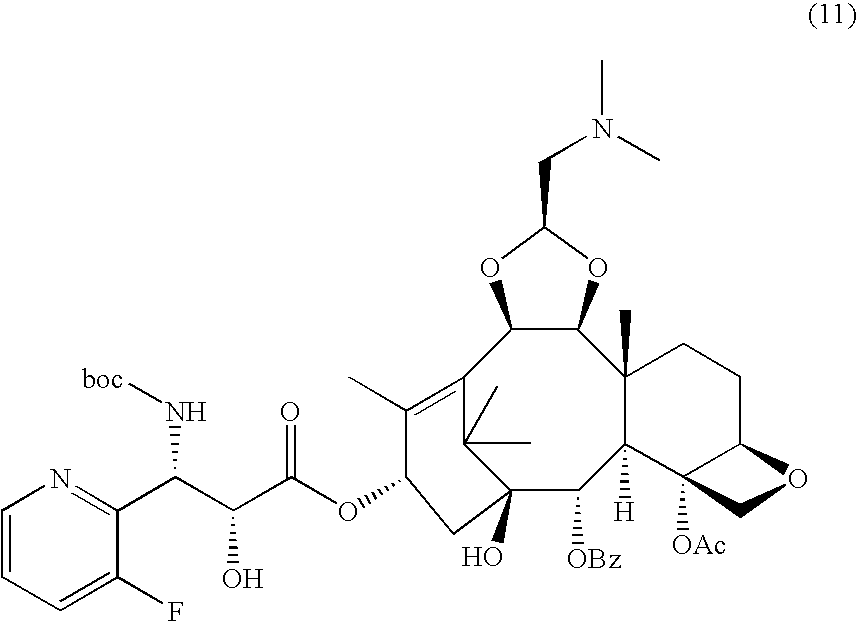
C1=CC=C(F)C(C(C(C(OC2C(C)=C3C4C(C5(C)C([H])(C([OBz])C(O)(C3(C)C)C2)C2([OAc])C(CC5)OC2)OC(CN(C)C)O4)=O)O)N[boc])=N1
